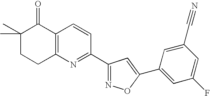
C1(C)(C)CCC2=C(C1=O)C=CC(C1=NOC(C3=CC(F)=CC(C#N)=C3)=C1)=N2
